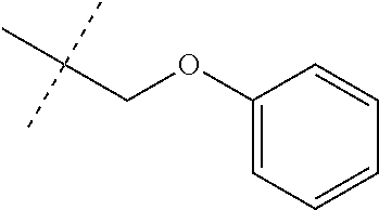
C(OC1=CC=CC=C1)C(C)(C)C
